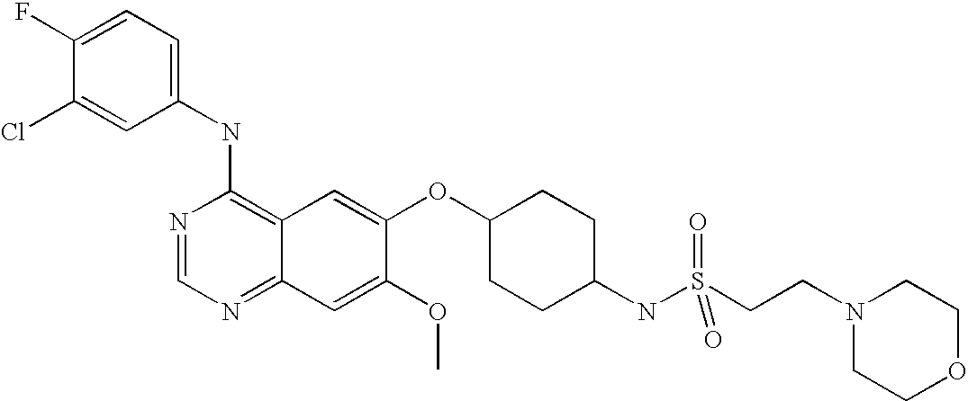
C1=C(Cl)C(F)=CC=C1NC1=C2C(=NC=N1)C=C(OC)C(OC1CCC(NS(CCN3CCOCC3)(=O)=O)CC1)=C2
